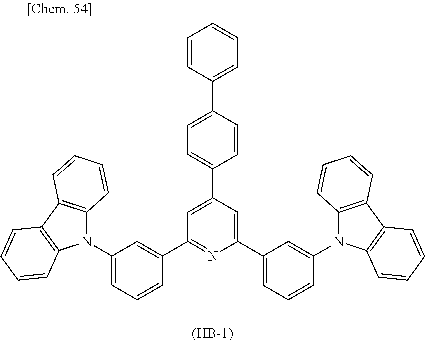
C1(C2=CC=CC(N3C4=C(C5=C3C=CC=C5)C=CC=C4)=C2)=CC(C2=CC=C(C3=CC=CC=C3)C=C2)=CC(C2=CC(N3C4=C(C5=C3C=CC=C5)C=CC=C4)=CC=C2)=N1.[(HB-1)]
